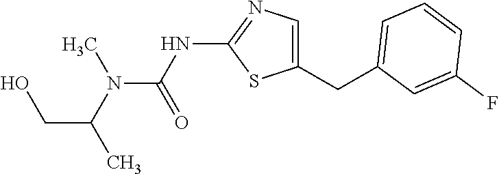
N(C(=O)NC1=NC=C(CC2=CC=CC(F)=C2)S1)(C)C(CO)C
